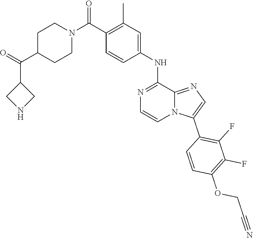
C1(C(=O)C2CCN(C(C3=C(C)C=C(NC4=NC=CN5C(C6=C(F)C(F)=C(OCC#N)C=C6)=CN=C54)C=C3)=O)CC2)CNC1
